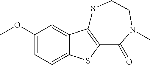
C1(OC)=CC=C2C(=C1)C1=C(S2)C(=O)N(C)CCS1
